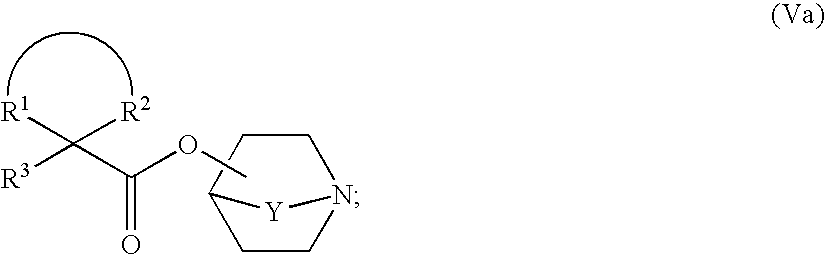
C1CN2CCC1[Y]2.[R3]C(C(=O)OC)([R2])[R1]
